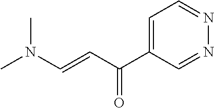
CN(C=CC(C1=CC=NN=C1)=O)C
